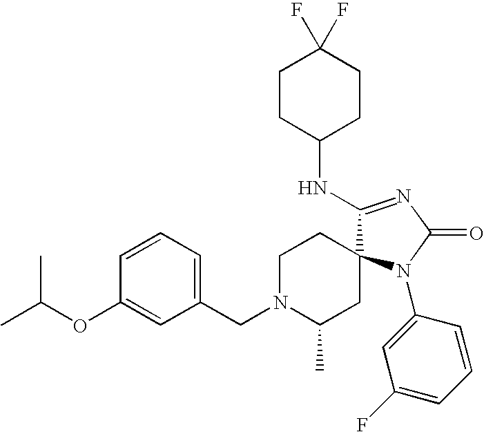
C1=C(N2C3(C(NC4CCC(F)(F)CC4)=NC2=O)CCN(CC2=CC=CC(OC(C)C)=C2)C(C)C3)C=CC=C1F
